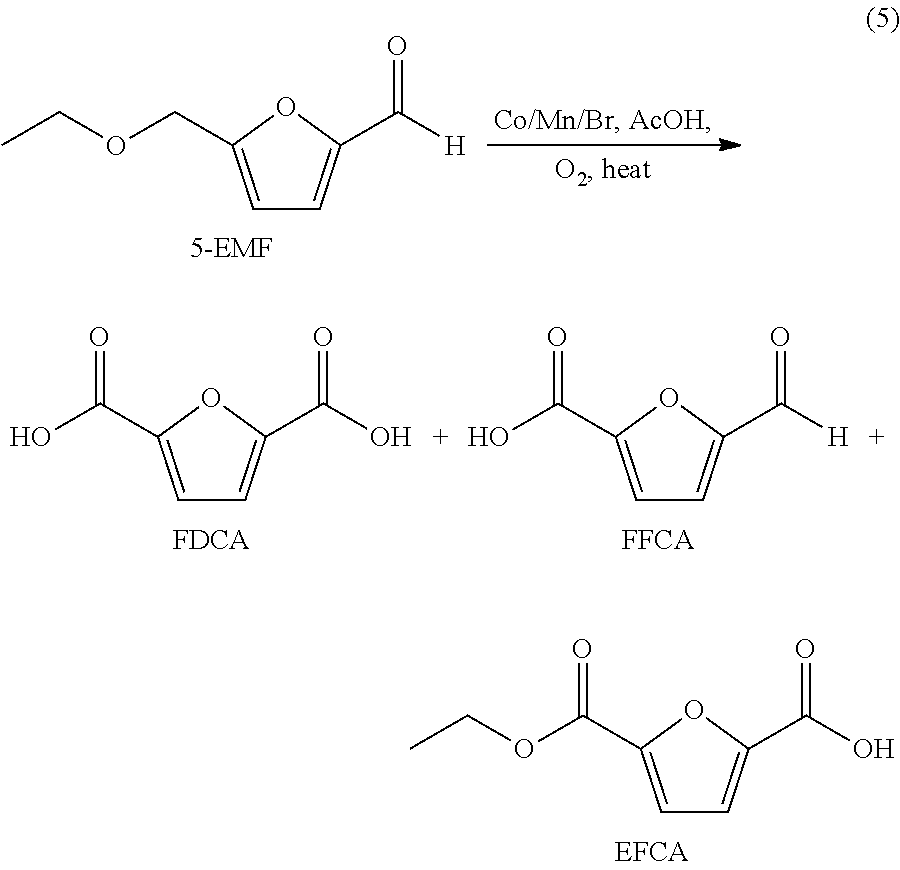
C1=C(COCC)OC(C(=O)[H])=C1.C1=C(C(O)=O)OC(C(=O)O)=C1.C1=C(C(O)=O)OC(C(=O)[H])=C1.C1=C(C(OCC)=O)OC(C(=O)O)=C1
